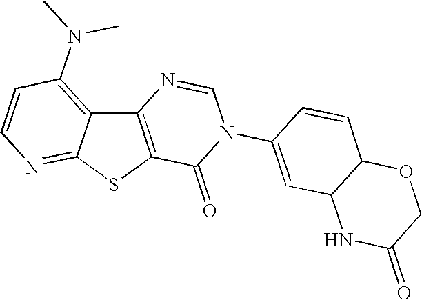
C12=C(SC3=NC=CC(N(C)C)=C13)C(=O)N(C1=CC3C(C=C1)OCC(=O)N3)C=N2
